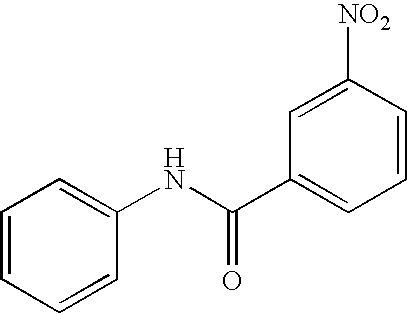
C1=CC=CC(NC(C2=CC=CC([NO2])=C2)=O)=C1
